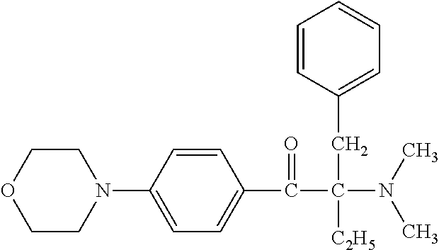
C1CN(C2=CC=C(C(C(N(C)C)(CC3=CC=CC=C3)[C2H5])=O)C=C2)CCO1
